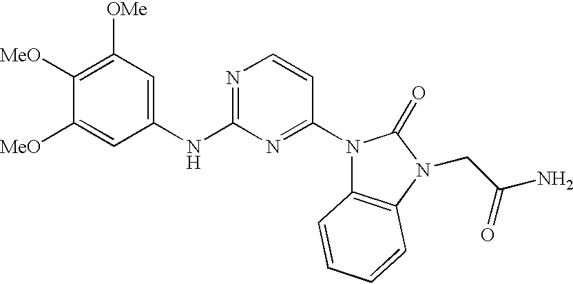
C1([MeO])=C([OMe])C=C(NC2=NC=CC(N3C4=C(N(CC(N)=O)C3=O)C=CC=C4)=N2)C=C1[MeO]
